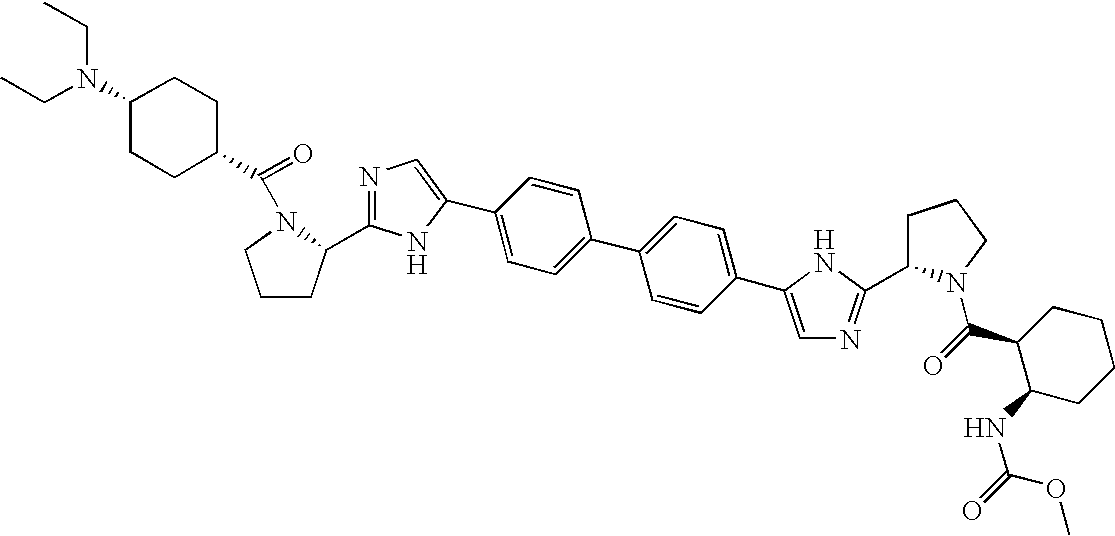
C1=C(C2=CN=C(C3CCCN3C(=O)C3CCC(N(CC)CC)CC3)N2)C=CC(C2=CC=C(C3=CN=C(C4CCCN4C(=O)C4C(NC(=O)OC)CCCC4)N3)C=C2)=C1
